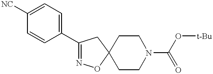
C1(C2=NOC3(C2)CCN(C(=O)O[t-Bu])CC3)=CC=C([NC])C=C1
